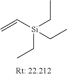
C=C[Si](CC)(CC)CC
